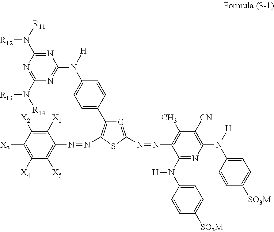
N(=NC1=C(C2=CC=C(N([H])C3=NC(N([R14])[R13])=NC(N([R11])[R12])=N3)C=C2)[G]=C(N=NC2=C(C)C([CN])=C(N([H])C3=CC=C([SO3M])C=C3)N=C2N([H])C2=CC=C([SO3M])C=C2)S1)C1=C([X5])C([X4])=C([X3])C([X2])=C1[X1]
